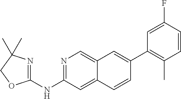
N1=C(NC2=NC(C)(C)CO2)C=C2C(=C1)C=C(C1=C(C)C=CC(F)=C1)C=C2
